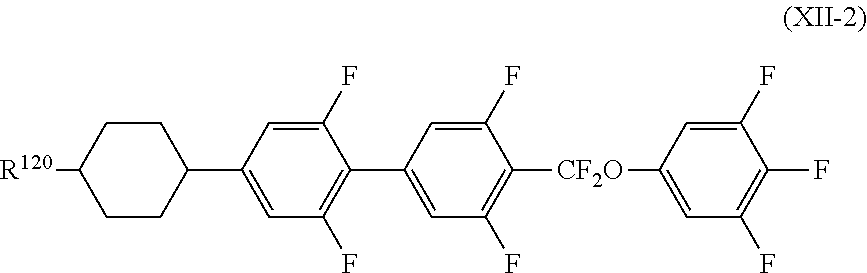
C1(C2=CC(F)=C(C3=CC(F)=C([CF2O]C4=CC(F)=C(F)C(F)=C4)C(F)=C3)C(F)=C2)CCC([R120])CC1
